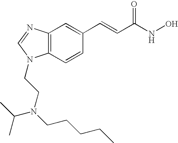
C12=C(C=CC(C=CC(NO)=O)=C1)N(CCN(CCCCC)C(C)C)C=N2
